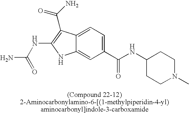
C12=CC=C(C(NC3CCN(C)CC3)=O)C=C1NC(NC(N)=O)=C2C(=O)N
